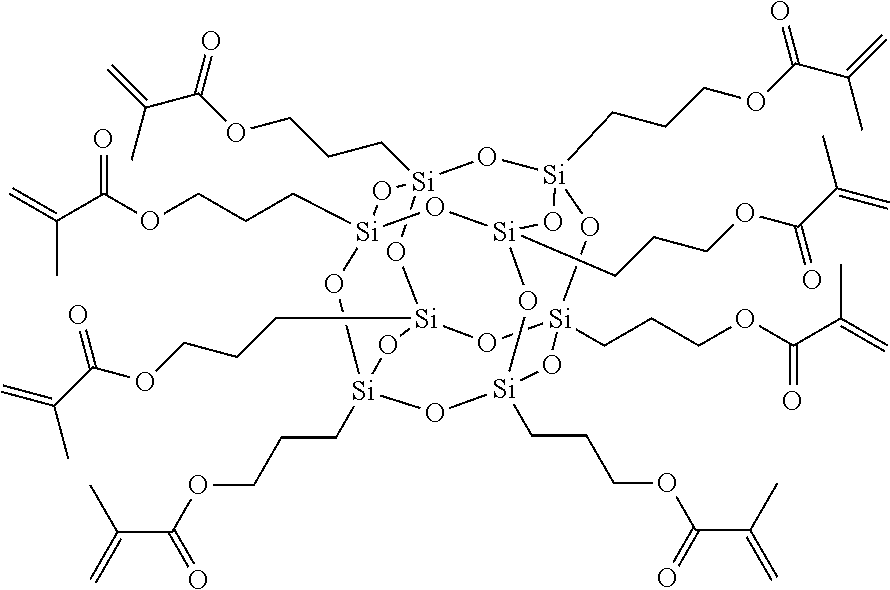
[Si]12(CCCOC(C(=C)C)=O)O[Si]3(CCCOC(C(=C)C)=O)O[Si]4(CCCOC(=O)C(C)=C)O[Si](CCCOC(C(=C)C)=O)(O1)O[Si]1(CCCOC(=O)C(C)=C)O[Si](CCCOC(=O)C(=C)C)(O[Si](CCCOC(C(C)=C)=O)(O[Si](CCCOC(C(=C)C)=O)(O1)O2)O3)O4
